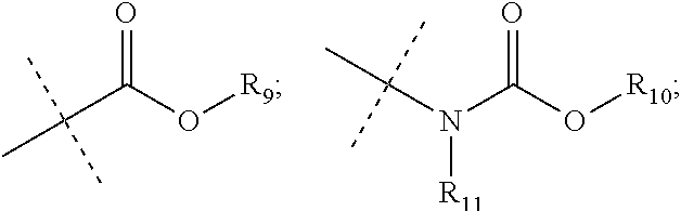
C(C(O[R9])=O)(C)(C)C.N(C(O[R10])=O)(C(C)(C)C)[R11]
